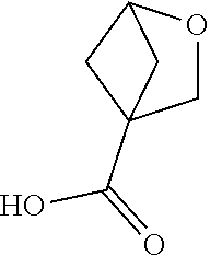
OC(C12CC(OC1)C2)=O
